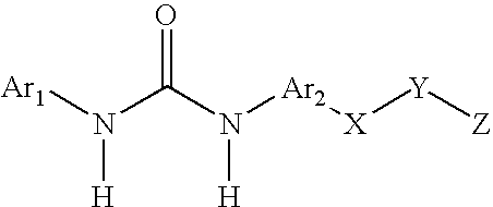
N(C(N([Ar2][X][Y][Z])[H])=O)([Ar1])[H]
